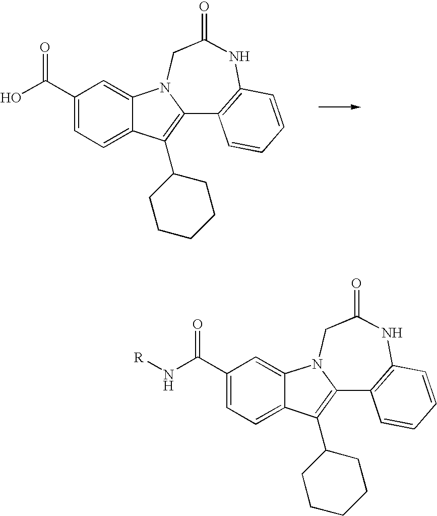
C12=CC=C(C(O)=O)C=C1N1C(=C2C2CCCCC2)C2=C(NC(=O)C1)C=CC=C2.C12=CC=C(C(N[R])=O)C=C1N1C(=C2C2CCCCC2)C2=C(NC(=O)C1)C=CC=C2
